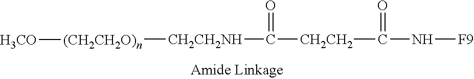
C(=O)(N[F9])[CH2CH2]C([CH2CH2NH][(CH2CH2O)n][H3CO])=O
